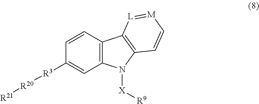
C1=CC([R3][R20][R21])=CC2=C1C1=C(N2[X][R9])C=C[M]=[L]1
